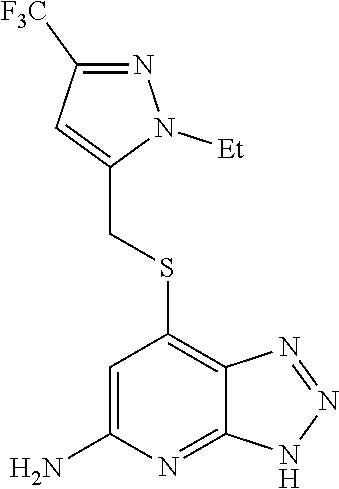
C1([F3C])=NN([Et])C(CSC2=C3C(=NC(N)=C2)NN=N3)=C1
